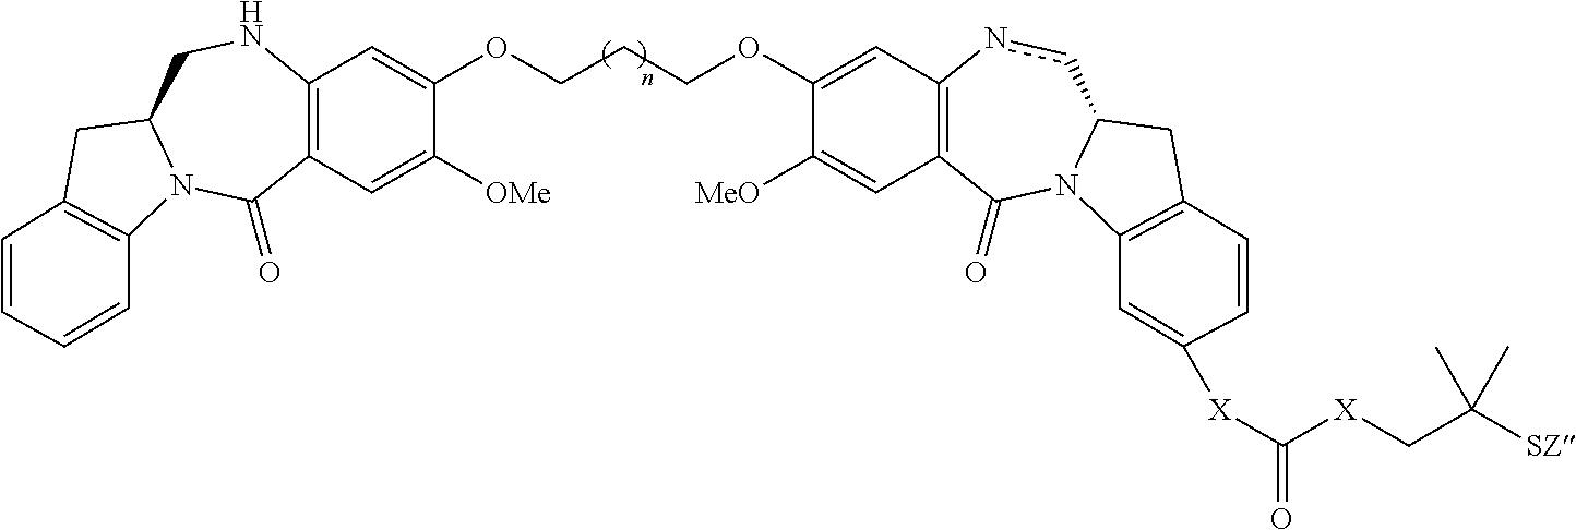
C12=C(C=C([OMe])C(OCCCOC3=CC4=C(C=C3[MeO])C(=O)N3C(cn4)CC4=C3C=C([X]C(=O)[X]CC([SZ])(C)C)C=C4)=C1)C(=O)N1C(CN2)CC2=C1C=CC=C2
